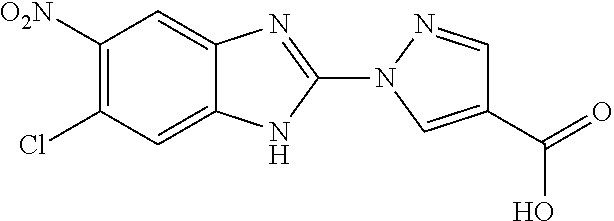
C1([O2N])=C(Cl)C=C2C(=C1)N=C(N1C=C(C(=O)O)C=N1)N2
